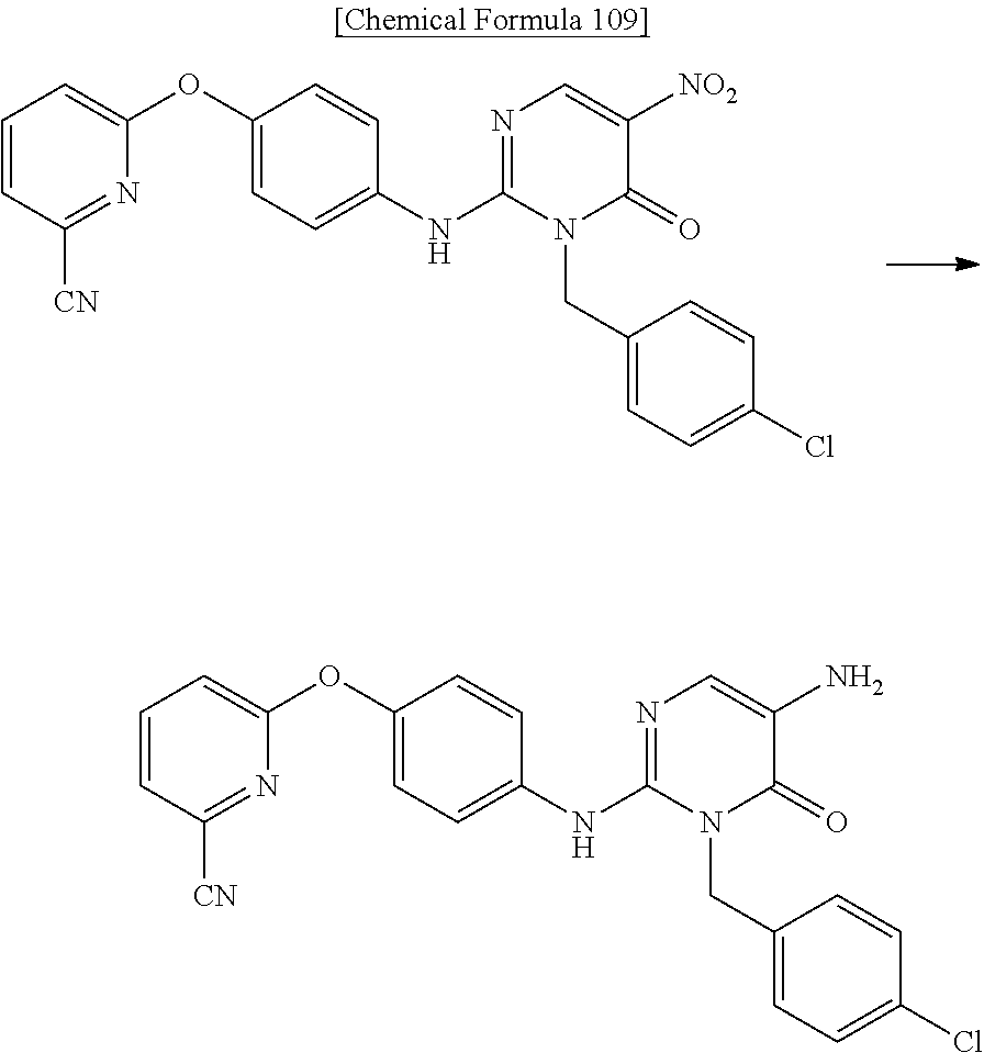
N1=C(NC2=CC=C(OC3=CC=CC([CN])=N3)C=C2)N(CC2=CC=C(Cl)C=C2)C(=O)C([NO2])=C1.N1=C(NC2=CC=C(OC3=CC=CC([CN])=N3)C=C2)N(CC2=CC=C(Cl)C=C2)C(=O)C(N)=C1
